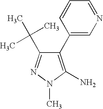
C1(C2=CN=CC=C2)=C(N)N(C)N=C1C(C)(C)C
